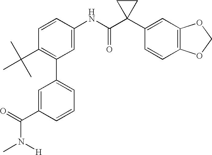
C1=C(NC(C2(C3=CC4=C(C=C3)OCO4)CC2)=O)C=CC(C(C)(C)C)=C1C1=CC=CC(C(=O)N(C)[H])=C1
